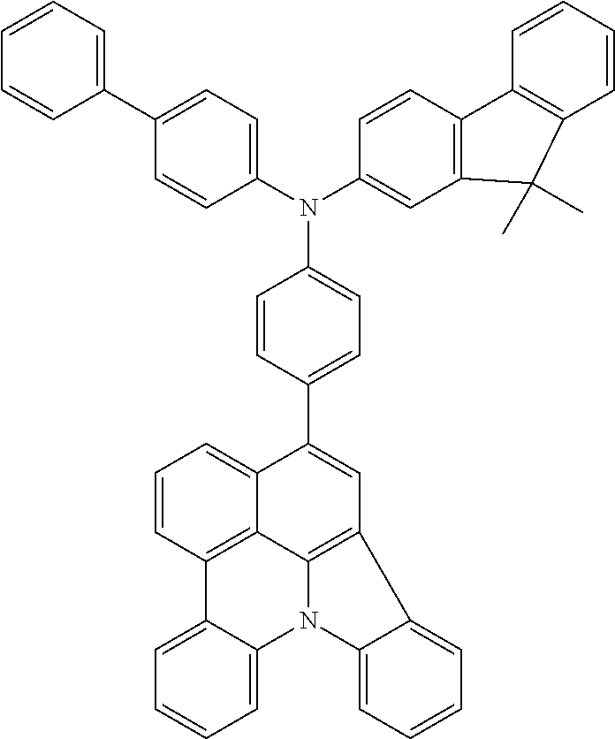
C1=C(N(C2=CC3=C(C=C2)C2=C(C=CC=C2)C3(C)C)C2=CC=C(C3=CC=CC=C3)C=C2)C=CC(C2=CC3=C4C5=C(C6=CC=CC=C6N4C4=CC=CC=C34)C=CC=C25)=C1
